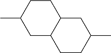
C1CC2C(CC1C)CCC(C)C2
